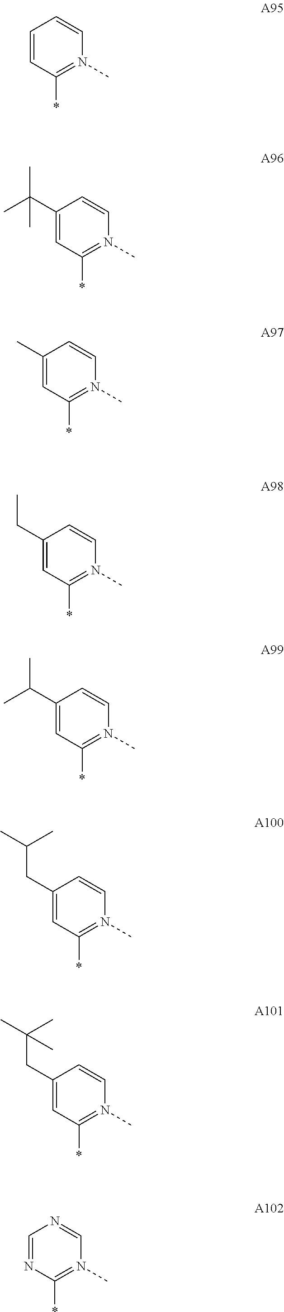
C1=CC(*)=N(C)C=C1.C1(C(C)(C)C)=CC(*)=N(C)C=C1.C1(C)=CC(*)=N(C)C=C1.C1(CC)=CC(*)=N(C)C=C1.C1(C(C)C)=CC(*)=N(C)C=C1.C1(CC(C)C)=CC(*)=N(C)C=C1.C1(CC(C)(C)C)=CC(*)=N(C)C=C1.C1=NC(*)=N(C)C=N1
